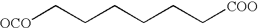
[OCO]CCCCCC[COO]
